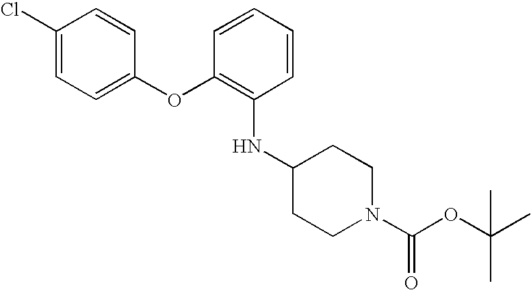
C1(Cl)=CC=C(OC2=C(NC3CCN(C(OC(C)(C)C)=O)CC3)C=CC=C2)C=C1
